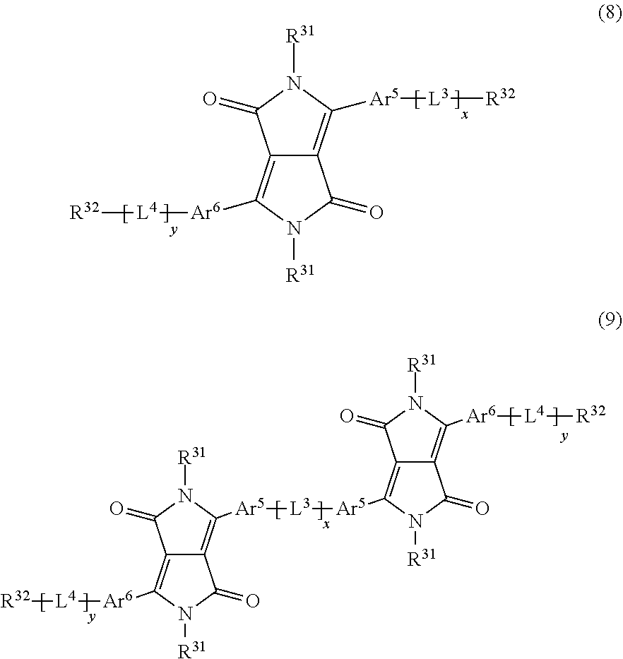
C12=C([Ar6][L4][R32])N([R31])C(=O)C1=C([Ar5][L3][R32])N([R31])C2=O.C12=C([Ar6][L4][R32])N([R31])C(=O)C1=C([Ar5][L3][Ar5]C1=C3C(=C([Ar6][L4][R32])N([R31])C3=O)C(=O)N1[R31])N([R31])C2=O
